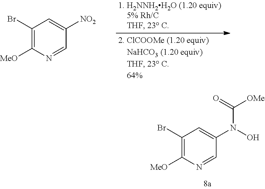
C1(Br)=C([MeO])N=CC([NO2])=C1.C1(Br)=C([MeO])N=CC(N(O)C([OMe])=O)=C1
